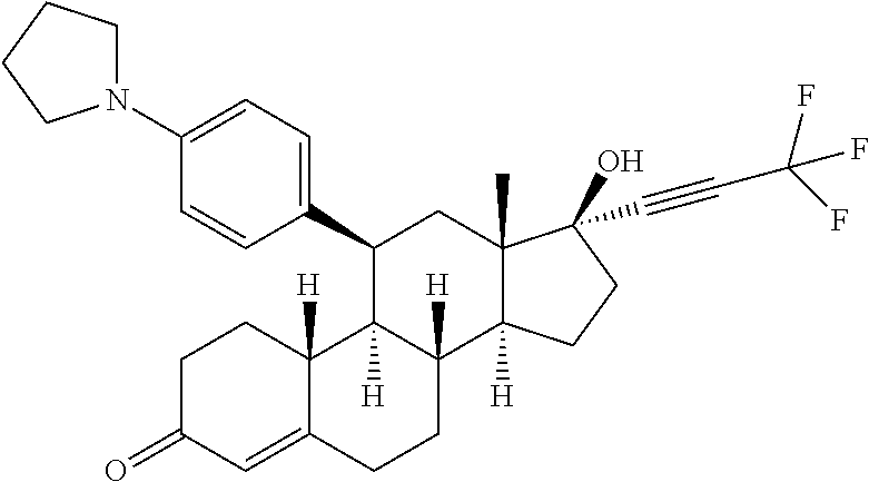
C1(C2C3([H])C([H])(C4([H])C(C)(C2)C(O)(C#CC(F)(F)F)CC4)CCC2=CC(=O)CCC32[H])=CC=C(N2CCCC2)C=C1
